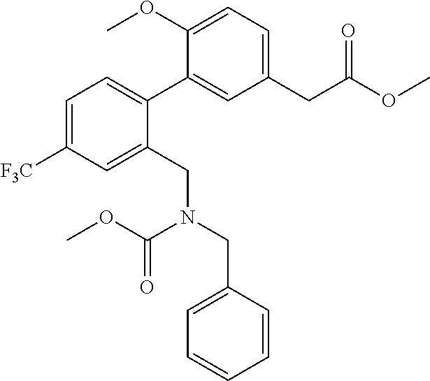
C1(C2=CC=C([F3C])C=C2CN(CC2=CC=CC=C2)C(OC)=O)=CC(CC(OC)=O)=CC=C1OC
